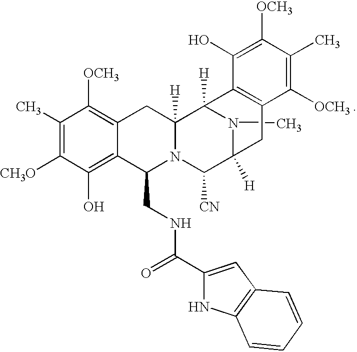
C1(C)=C([CH3O])C(O)=C2C(=C1[OCH3])CC1([H])N(C2CNC(C2=CC3=C(N2)C=CC=C3)=O)C([CN])C2([H])N(C)C1([H])C1=C(C2)C([OCH3])=C(C)C([OCH3])=C1O
